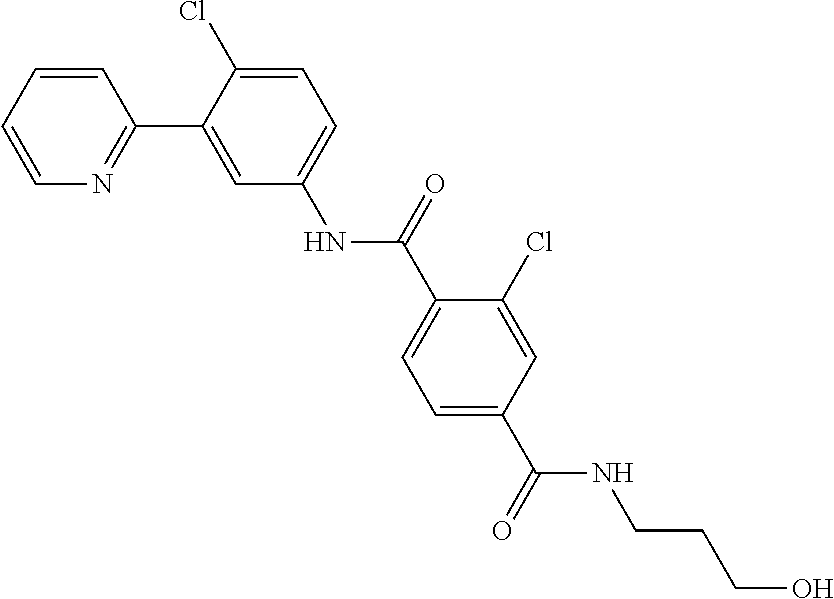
C1=CN=C(C2=CC(NC(C3=CC=C(C(NCCCO)=O)C=C3Cl)=O)=CC=C2Cl)C=C1
